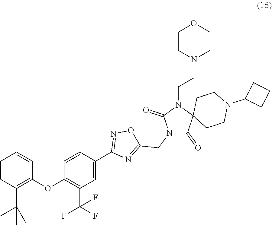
C1=CC(C(C)(C)C)=C(OC2=C(C(F)(F)F)C=C(C3=NOC(CN4C(=O)C5(N(CCN6CCOCC6)C4=O)CCN(C4CCC4)CC5)=N3)C=C2)C=C1
